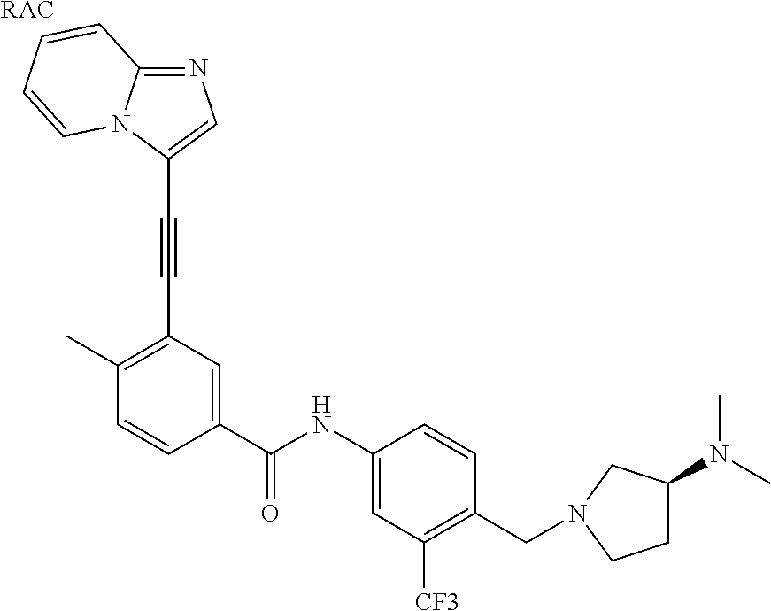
[RAC].C1=CC(C(=O)NC2=CC([CF3])=C(CN3CC(N(C)C)CC3)C=C2)=CC(C#CC2=CN=C3N2C=CC=C3)=C1C
